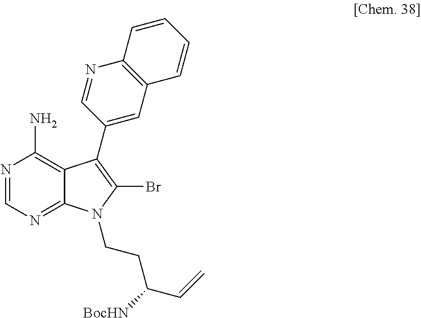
N1=CN=C2C(=C1N)C(C1=CC3=C(N=C1)C=CC=C3)=C(Br)N2CCC(C=C)[BocHN]
